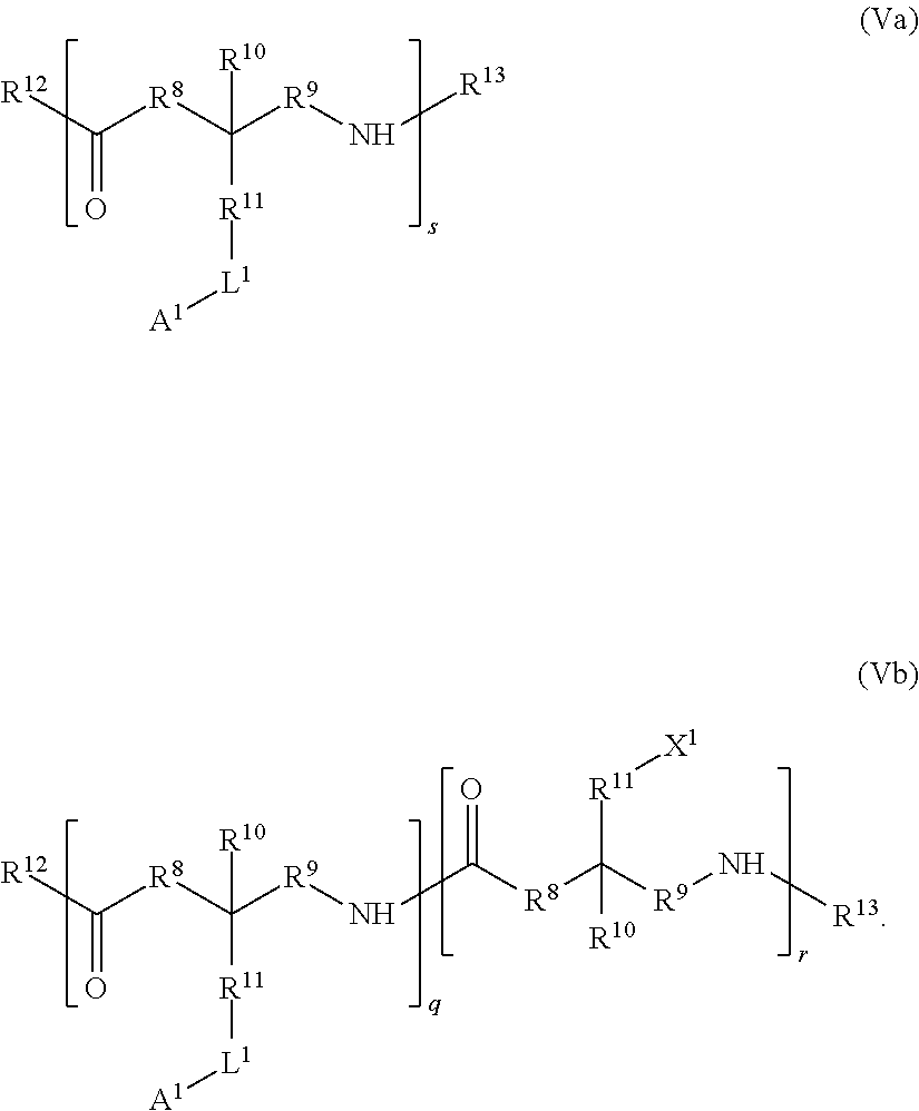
C([R11][L1][A1])([R9]N[R13])([R8]C(=O)[R12])[R10].C([R11][L1][A1])([R9]NC([R8]C([R9]N[R13])([R11][X1])[R10])=O)([R8]C(=O)[R12])[R10]
